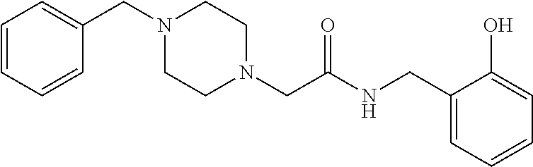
C1=CC=CC(CN2CCN(CC(NCC3=CC=CC=C3O)=O)CC2)=C1
